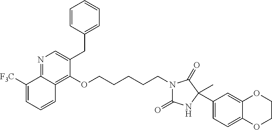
N1=C2C(=C(OCCCCCN3C(=O)NC(C4=CC=C5C(=C4)OCCO5)(C)C3=O)C(CC3=CC=CC=C3)=C1)C=CC=C2[F3C]
